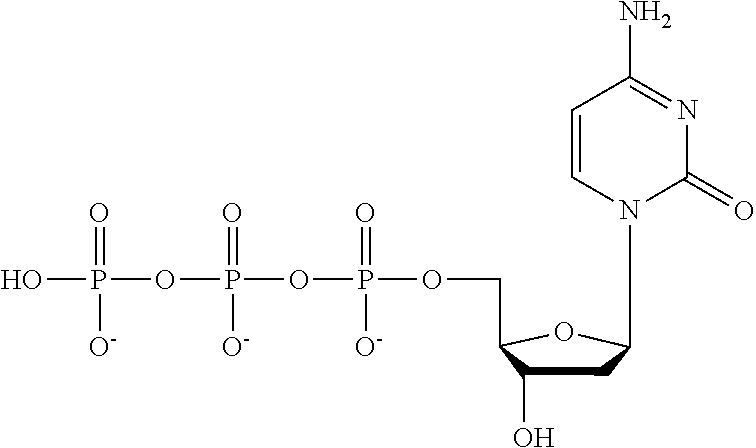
N1(C2CC(O)C(COP(=O)([O-])OP(=O)([O-])OP(=O)([O-])O)O2)C=CC(N)=NC1=O
